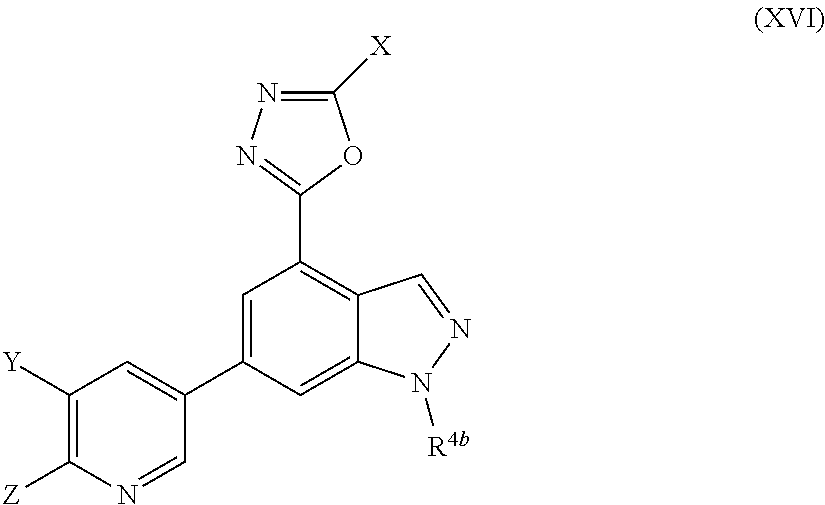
C1=C(C2=CC([Y])=C([Z])N=C2)C=C2C(=C1C1=NN=C([X])O1)C=NN2[R4b]
